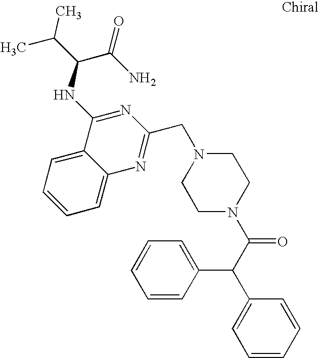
C1=C2C(=CC=C1)C(NC(C(C)C)C(N)=O)=NC(CN1CCN(C(=O)C(C3=CC=CC=C3)C3=CC=CC=C3)CC1)=N2
